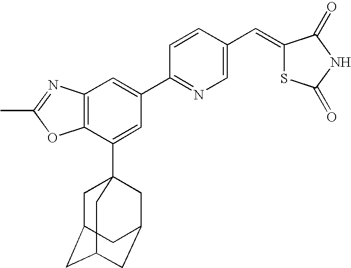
CC1=NC2=C(O1)C(C13CC4CC(CC(C1)C4)C3)=CC(C1=NC=C(C=C3SC(=O)NC3=O)C=C1)=C2
